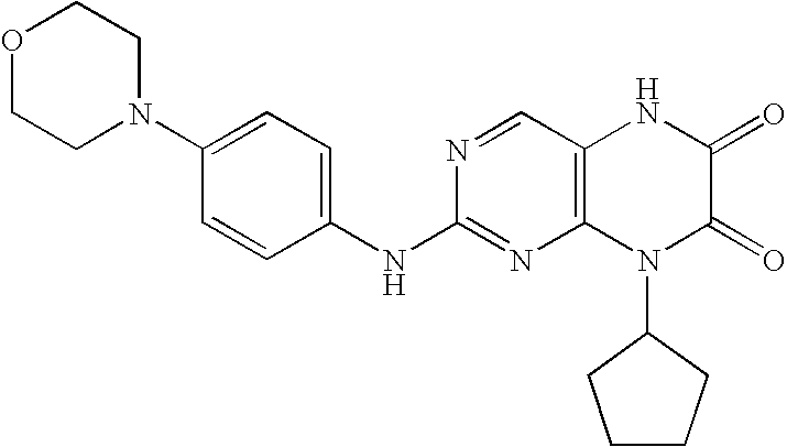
C1=CC(NC2=NC3=C(C=N2)NC(=O)C(=O)N3C2CCCC2)=CC=C1N1CCOCC1
